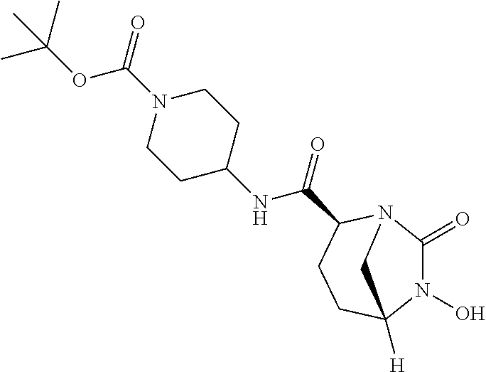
N1(O)C(=O)N2C(C(=O)NC3CCN(C(OC(C)(C)C)=O)CC3)CCC1([H])C2
